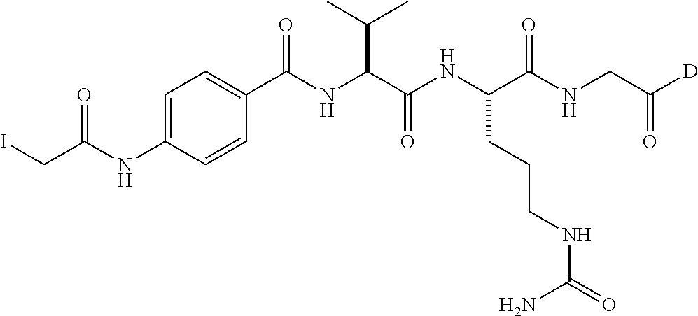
C1(C(NC(C(NC(C(NCC([D])=O)=O)CCCNC(=O)N)=O)C(C)C)=O)=CC=C(NC(CI)=O)C=C1
